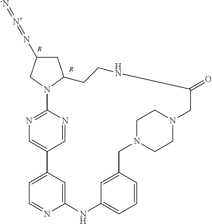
C1C(N=[N+]=[-N])CN2C1CCNC(=O)CN1CCN(CC3=CC(=CC=C3)NC3=CC(=CC=N3)C3=CN=C2N=C3)CC1.[R].[R]
